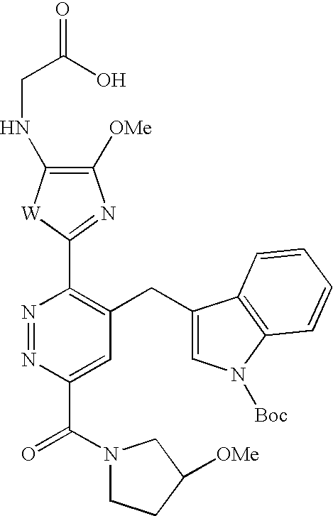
N1=NC(C(N2CCC([OMe])C2)=O)=CC(CC2=CN([Boc])C3=C2C=CC=C3)=C1C1=NC([OMe])=C(NCC(=O)O)[W]1
